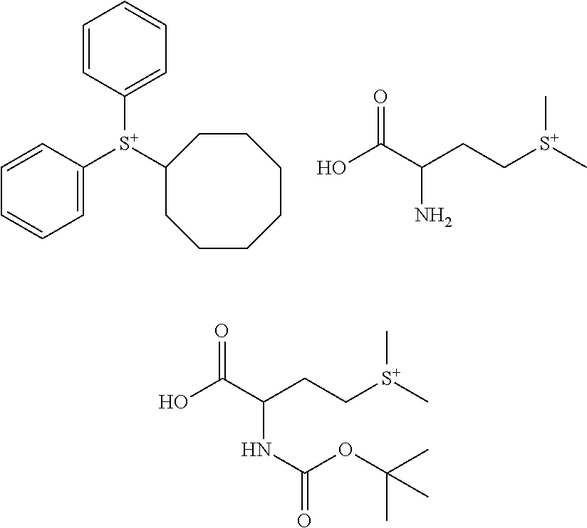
C1([S+](C2CCCCCCC2)C2=CC=CC=C2)=CC=CC=C1.C[S+](C)CCC(C(O)=O)N.C[S+](C)CCC(C(O)=O)NC(=O)OC(C)(C)C
